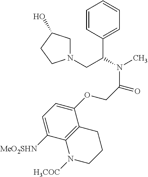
C1=CC(C(CN2CC(O)CC2)N(C)C(COC2=CC=C([MeO2SHN])C3=C2CCCN3[H3COC])=O)=CC=C1
